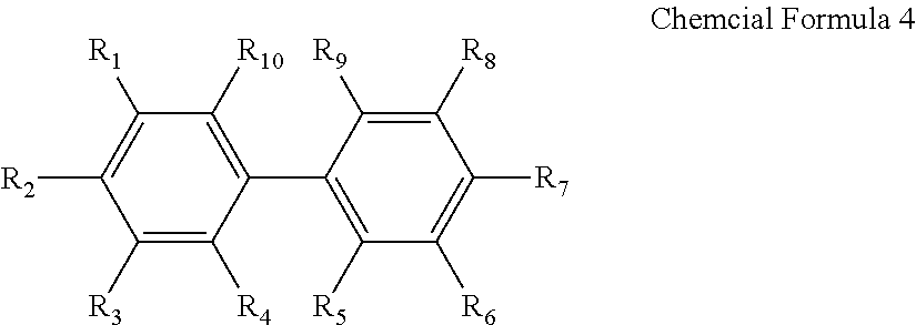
C1(C2=C([R5])C([R6])=C([R7])C([R8])=C2[R9])=C([R10])C([R1])=C([R2])C([R3])=C1[R4]
